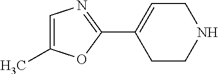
C1(C2=CCNCC2)=NC=C(C)O1
